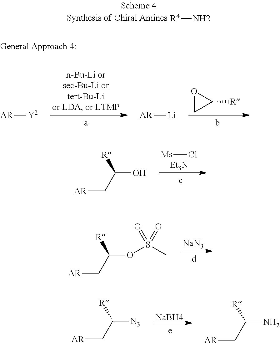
[R4]N.[AR][Y2].[AR][Li].O1CC1[R].[Ms]Cl.[Et3N].C(O)(C[AR])[R].C(OS(C)(=O)=O)(C[AR])[R].[NaN3].C([N3])(C[AR])[R].[NaBH4].C(N)(C[AR])[R]
